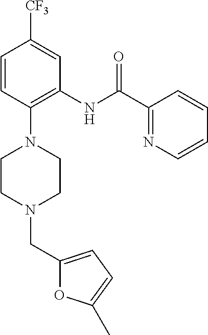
C1=CC(N2CCN(CC3=CC=C(C)O3)CC2)=C(NC(C2=NC=CC=C2)=O)C=C1[CF3]
